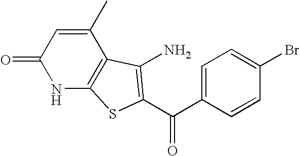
C1(C)=CC(=O)NC2=C1C(N)=C(C(C1=CC=C(Br)C=C1)=O)S2
